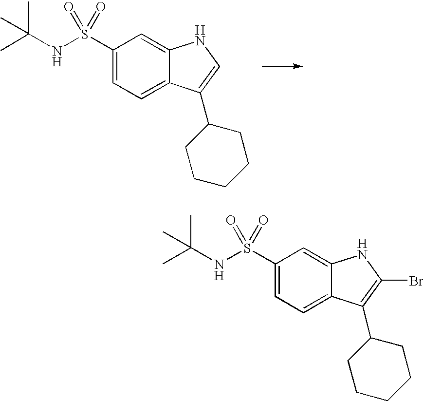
C1(S(NC(C)(C)C)(=O)=O)=CC=C2C(=C1)NC=C2C1CCCCC1.C1(S(NC(C)(C)C)(=O)=O)=CC=C2C(=C1)NC(Br)=C2C1CCCCC1
